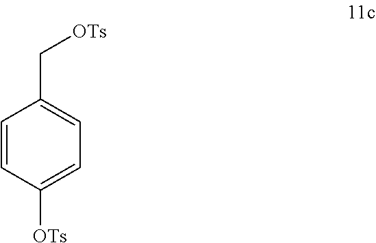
C1=CC([OTs])=CC=C1C[OTs]
